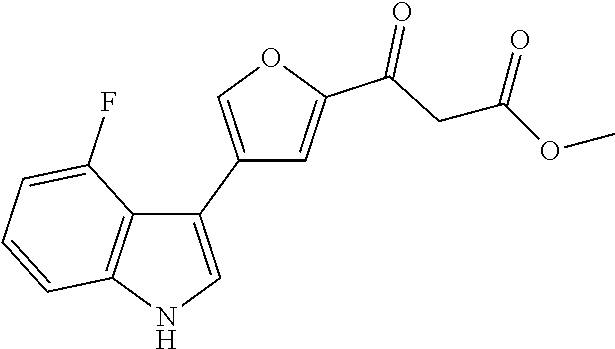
C1(C2=CNC3=C2C(F)=CC=C3)=COC(C(CC(OC)=O)=O)=C1
